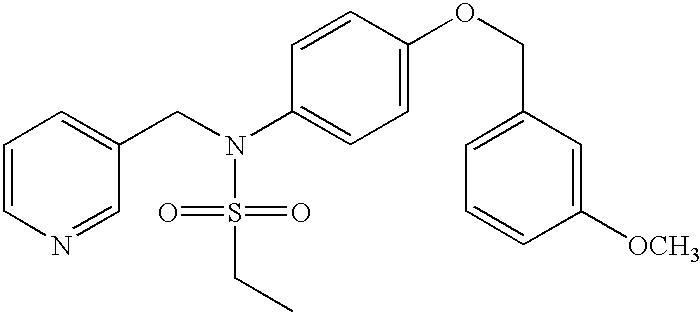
C1=CN=CC(CN(S(=O)(=O)CC)C2=CC=C(OCC3=CC=CC([OCH3])=C3)C=C2)=C1
